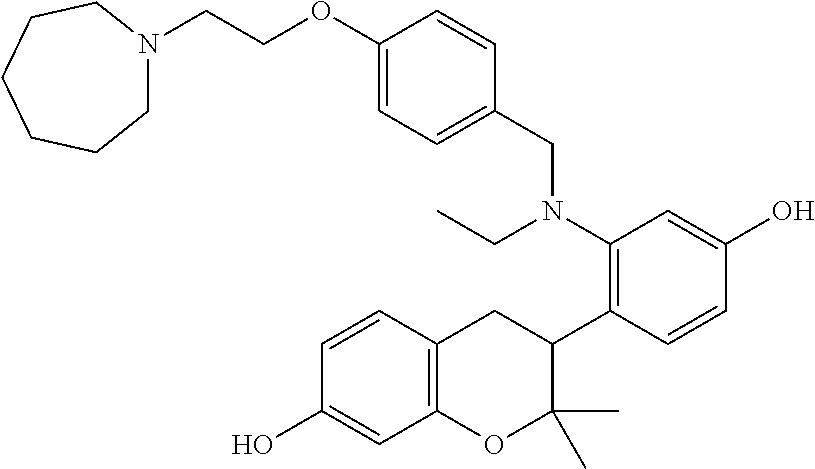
C1(CN(C2=C(C3CC4=C(OC3(C)C)C=C(O)C=C4)C=CC(O)=C2)CC)=CC=C(OCCN2CCCCCC2)C=C1
